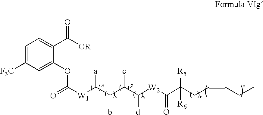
C1=C([F3C])C=C(OC([W1]C(C(C(C([W2]C(C(CC=CCC)([R5])[R6])=O)[d])c)b)[a])=O)C(C([OR])=O)=C1
